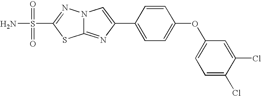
C12=NC(C3=CC=C(OC4=CC=C(Cl)C(Cl)=C4)C=C3)=CN1N=C(S(=O)(=O)N)S2
